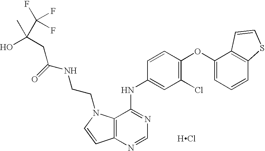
C12=C(N=CN=C1NC1=CC(Cl)=C(OC3=CC=CC4=C3C=CS4)C=C1)C=CN2CCNC(CC(O)(C)C(F)(F)F)=O.[HCl]
